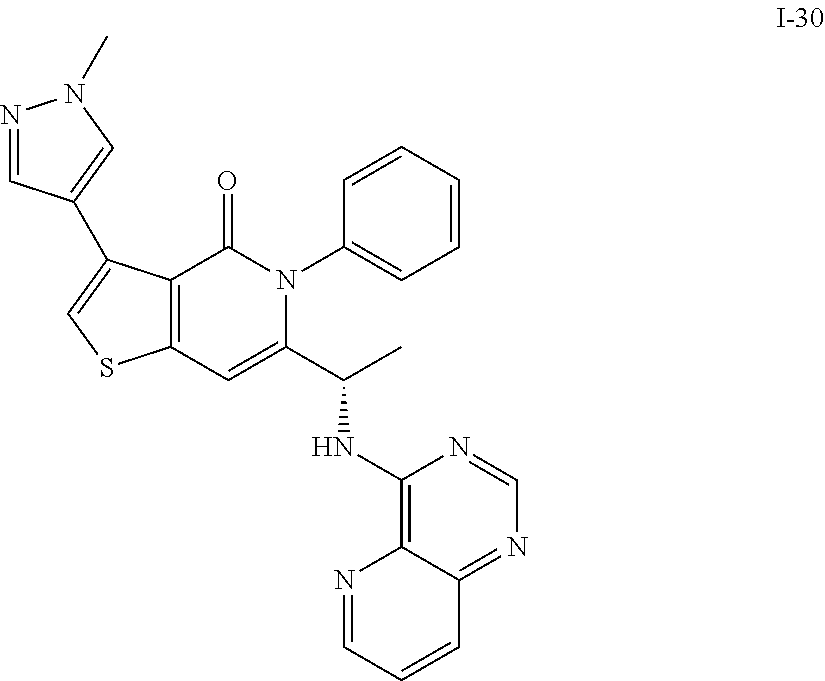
C12=C(C(=O)N(C3=CC=CC=C3)C(C(C)NC3=C4C(=NC=N3)C=CC=N4)=C1)C(C1=CN(C)N=C1)=CS2
